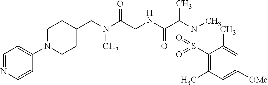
C1(S(N(C(C(NCC(N(CC2CCN(C3=CC=NC=C3)CC2)C)=O)=O)C)C)(=O)=O)=C(C)C=C([OMe])C=C1C
